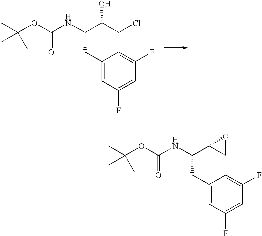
CC(OC(NC(C(CCl)O)CC1=CC(F)=CC(F)=C1)=O)(C)C.CC(OC(NC(C1CO1)CC1=CC(F)=CC(F)=C1)=O)(C)C
